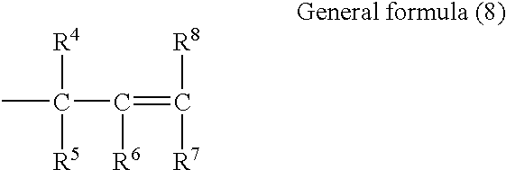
CC(C([R6])=C([R8])[R7])([R5])[R4]
